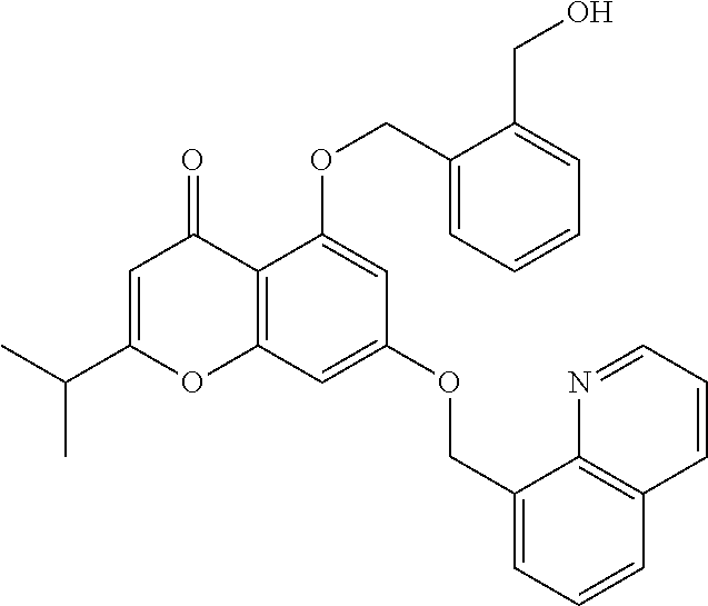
C12=C(C=C(OCC3=CC=CC4=C3N=CC=C4)C=C1OCC1=CC=CC=C1CO)OC(C(C)C)=CC2=O
